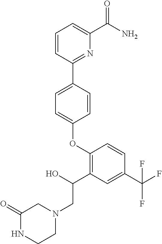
O(C1=CC=C(C2=NC(C(=O)N)=CC=C2)C=C1)C1=C(C(CN2CC(=O)NCC2)O)C=C(C(F)(F)F)C=C1
